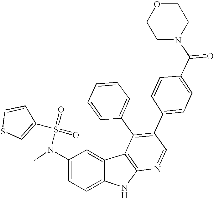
N(C1=CC=C2C(=C1)C1=C(N2)N=CC(C2=CC=C(C(N3CCOCC3)=O)C=C2)=C1C1=CC=CC=C1)(C)S(=O)(=O)C1=CSC=C1
